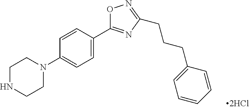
C1=CC(N2CCNCC2)=CC=C1C1=NC(CCCC2=CC=CC=C2)=NO1
